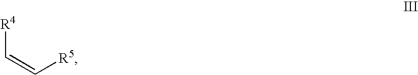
[R4]C=C[R5]
